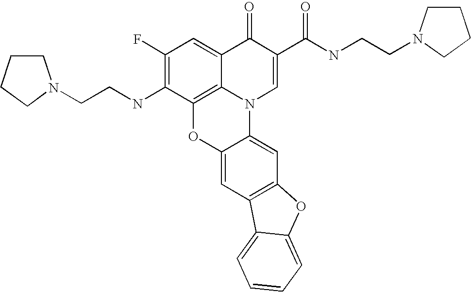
C1(F)=C(NCCN2CCCC2)C2=C3C(=C1)C(=O)C(C(=O)NCCN1CCCC1)=CN3C1=CC3=C(C=C1O2)C1=CC=CC=C1O3
